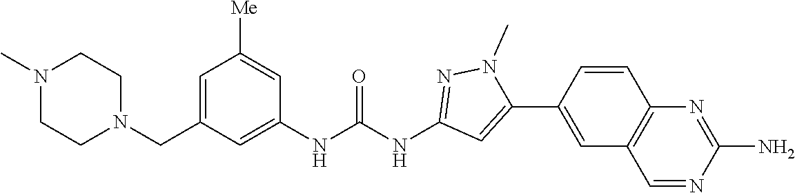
C1N(C)CCN(CC2=CC([Me])=CC(NC(NC3=NN(C)C(C4=CC5=C(C=C4)N=C(N)N=C5)=C3)=O)=C2)C1
